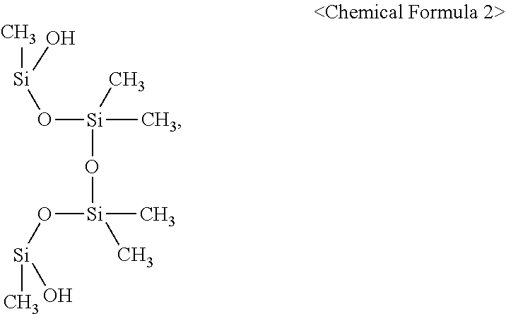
[Si](O[Si](O[Si](O[Si](C)O)(C)C)(C)C)(O)C
